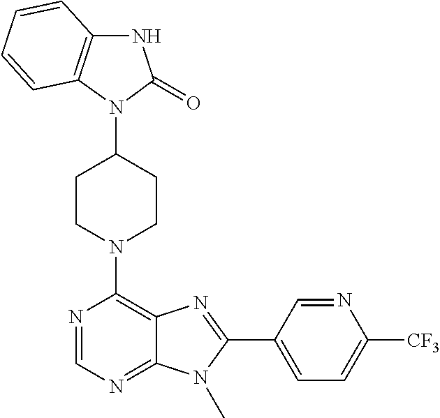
C1CN(C2=C3C(=NC=N2)N(C)C(C2=CC=C([CF3])N=C2)=N3)CCC1N1C(=O)NC2=C1C=CC=C2
